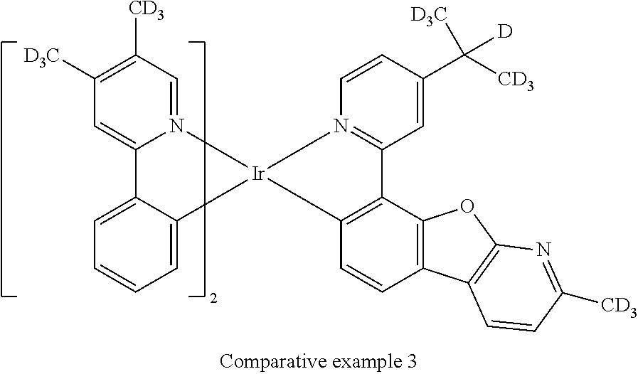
C1([D3C])=C([CD3])C=N2C(=C1)C1=CC=CC=C1[Ir]21N2=C(C=C(C([D3C])([CD3])[D])C=C2)C2=C1C=CC1=C2OC2=C1C=CC([CD3])=N2
